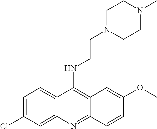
C12=CC=C(Cl)C=C1N=C1C(=C2NCCN2CCN(C)CC2)C=C(OC)C=C1
